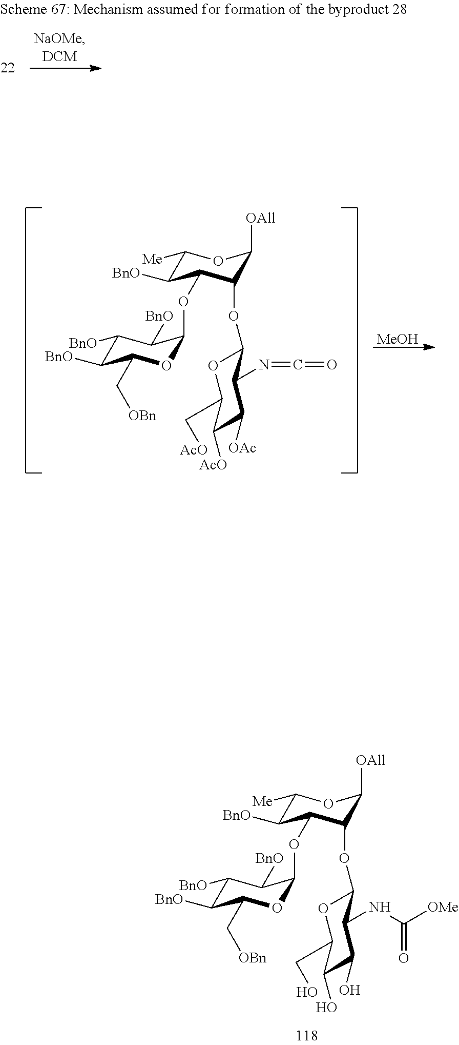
C1([BnO])C([BnO])C(C[OBn])OC(OC2C([BnO])C([Me])OC([OAll])C2OC2OC(C[AcO])C([AcO])C([OAc])C2N=C=O)C1[BnO].[MeOH].C1([BnO])C([BnO])C(C[OBn])OC(OC2C([BnO])C([Me])OC([OAll])C2OC2OC(CO)C(O)C(O)C2NC([OMe])=O)C1[BnO]
